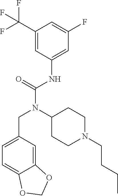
C1=C(CN(C(NC2=CC(F)=CC(C(F)(F)F)=C2)=O)C2CCN(CCCC)CC2)C=C2C(=C1)OCO2
